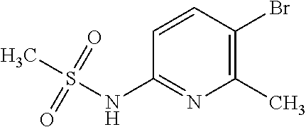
C1=CC(Br)=C(C)N=C1NS(C)(=O)=O
